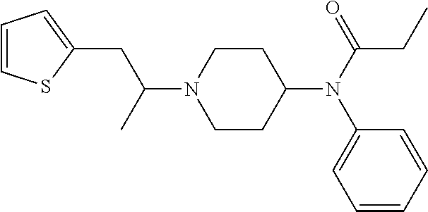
C1(CC(N2CCC(N(C3=CC=CC=C3)C(CC)=O)CC2)C)=CC=CS1
